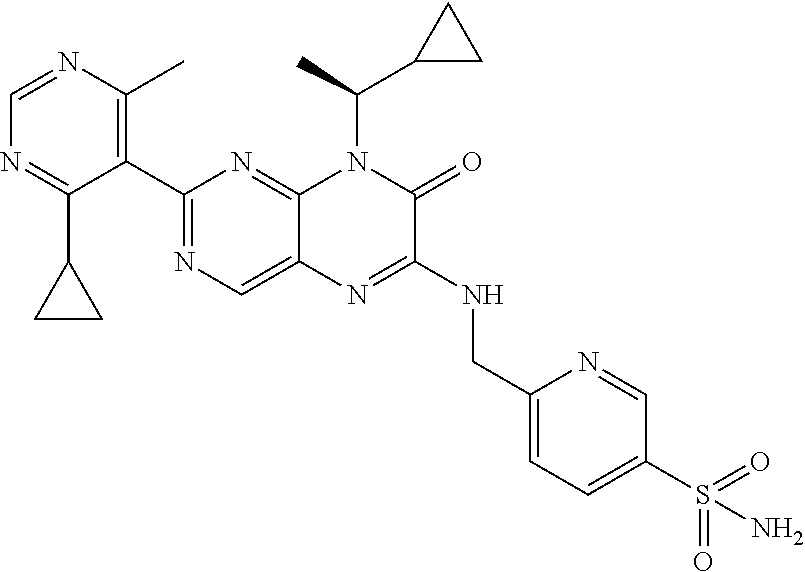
C1=NC(C)=C(C2=NC=C3C(=N2)N(C(C)C2CC2)C(=O)C(NCC2=CC=C(S(=O)(=O)N)C=N2)=N3)C(C2CC2)=N1
